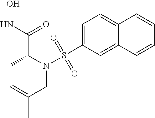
N1(S(C2=CC=C3C(=C2)C=CC=C3)(=O)=O)C(C(=O)NO)CC=C(C)C1
